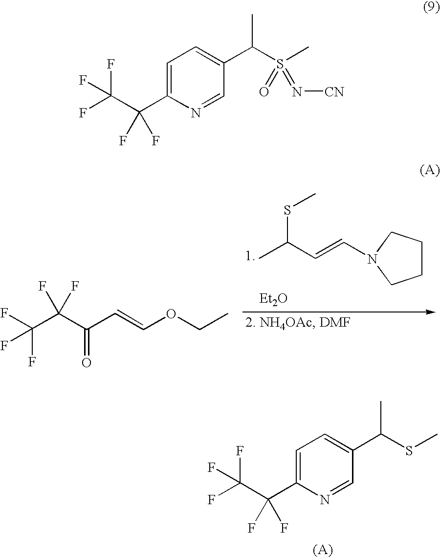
C1=C(C(C(F)(F)F)(F)F)N=CC(C(SC)C)=C1.C1CCN(C=CC(C)SC)C1.[Et2O].FC(C(C(C=COCC)=O)(F)F)(F)F.C1=C(C(C(F)(F)F)(F)F)N=CC(C(S(C)(=O)=N[CN])C)=C1
